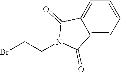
C1=C2C(=CC=C1)C(=O)N(CCBr)C2=O
